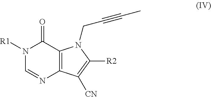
N1([R1])C=NC2=C(C1=O)N(CC#CC)C([R2])=C2[CN]
